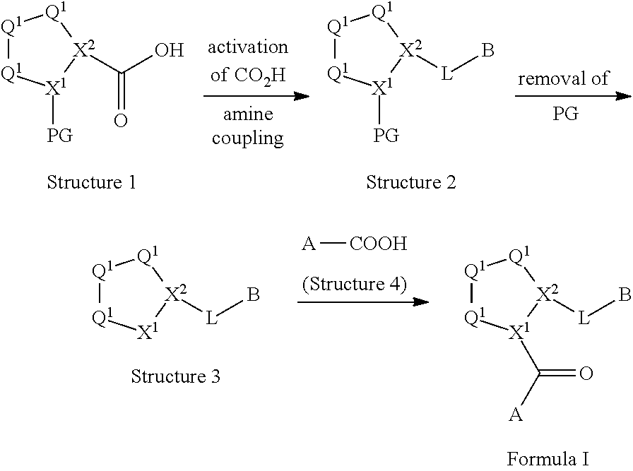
[Q1]1[Q1][X1]([PG])[X2](C(=O)O)[Q1]1.[Q1]1[Q1][X1]([PG])[X2]([L]B)[Q1]1.[Q1]1[Q1][X1][X2]([L]B)[Q1]1.[Q1]1[Q1][X1](C([A])=O)[X2]([L]B)[Q1]1.[A][COOH]
